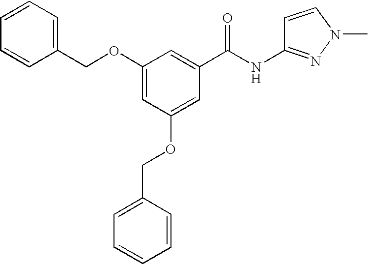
C1(OCC2=CC=CC=C2)=CC(OCC2=CC=CC=C2)=CC(C(NC2=NN(C)C=C2)=O)=C1
